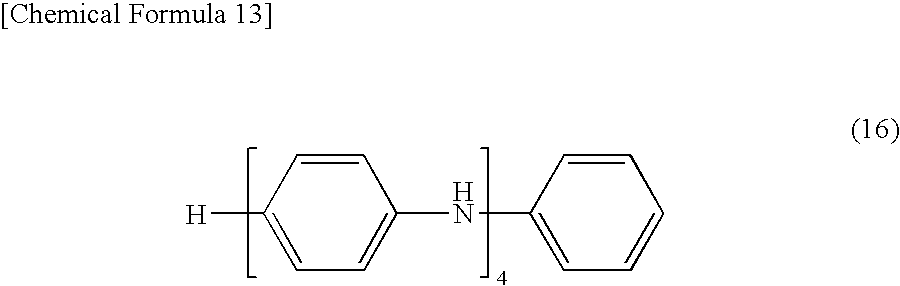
C1=CC([H])=CC=C1NC1=CC=CC=C1
